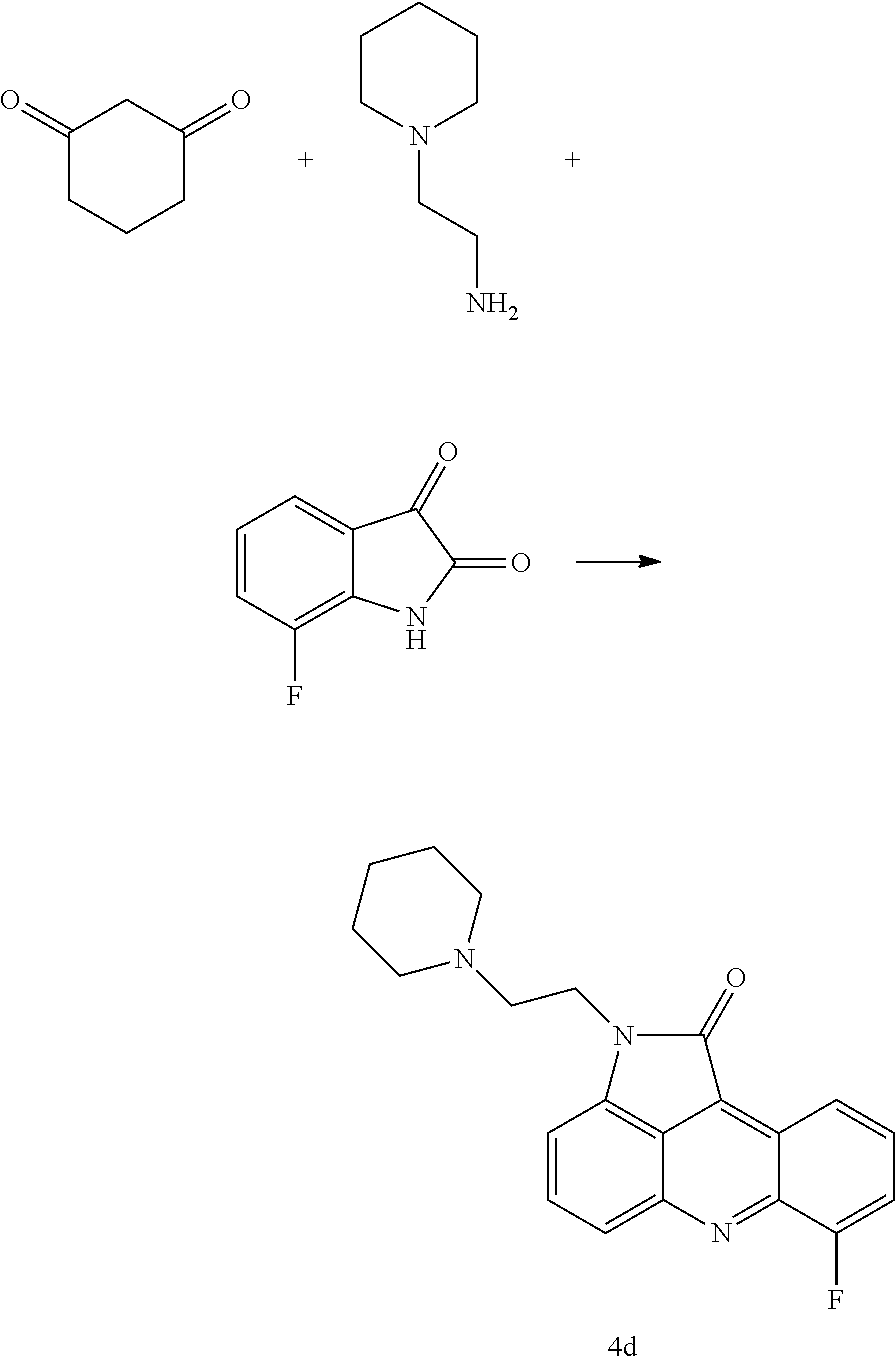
C1=CC(F)=C2C(=C1)C(=O)C(=O)N2.C1(=O)CCCC(=O)C1.C1N(CCN)CCCC1.C1=CC=C2C3=C1N(CCN1CCCCC1)C(=O)C3=C1C(=N2)C(F)=CC=C1
